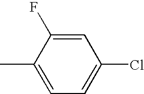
C1=C(F)C(C)=CC=C1Cl
